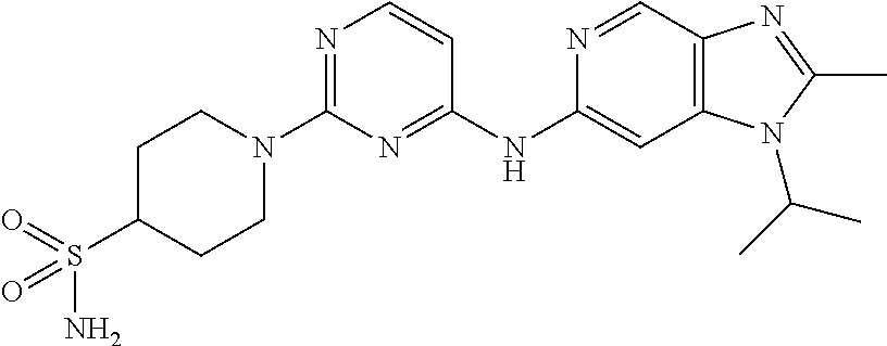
C1N(C2=NC=CC(NC3=CC4=C(C=N3)N=C(C)N4C(C)C)=N2)CCC(S(=O)(=O)N)C1
